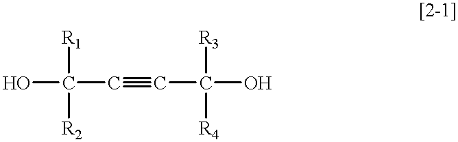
OC(C#CC(O)([R3])[R4])([R1])[R2]
